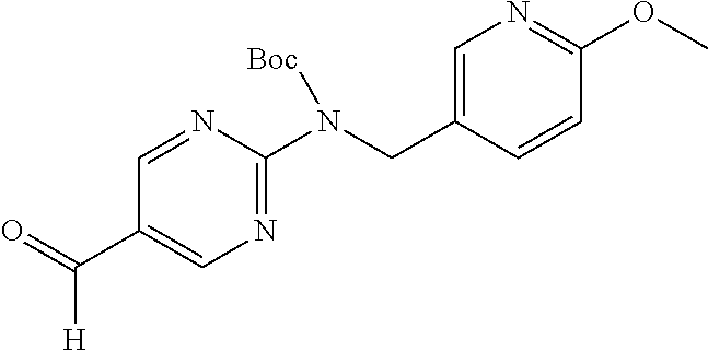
N1=CC(C(=O)[H])=CN=C1N(CC1=CN=C(OC)C=C1)[Boc]
